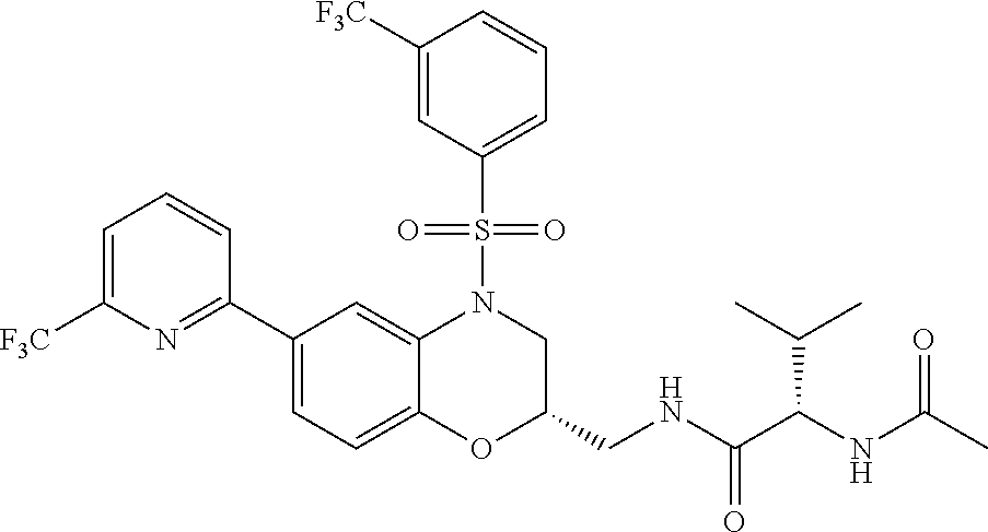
C1=C([F3C])N=C(C2=CC=C3C(=C2)N(S(C2=CC=CC([F3C])=C2)(=O)=O)CC(CNC(=O)C(NC(=O)C)C(C)C)O3)C=C1
